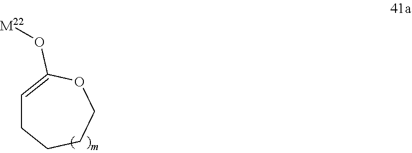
C1=C(O[M22])OCCCC1
